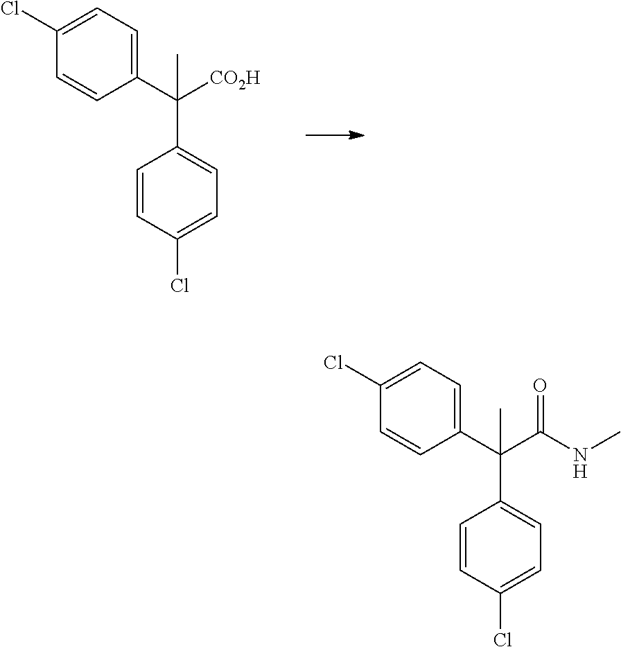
C1(C(C2=CC=C(Cl)C=C2)([CO2H])C)=CC=C(Cl)C=C1.C1(C(C2=CC=C(Cl)C=C2)(C(NC)=O)C)=CC=C(Cl)C=C1
